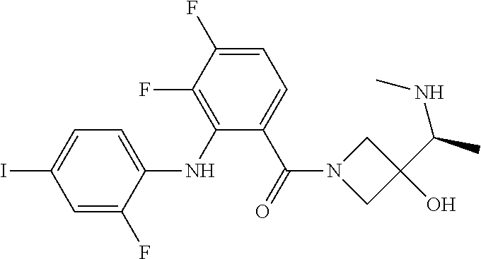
C1=C(F)C(NC2=C(F)C(F)=CC=C2C(=O)N2CC(O)(C(C)NC)C2)=CC=C1I
